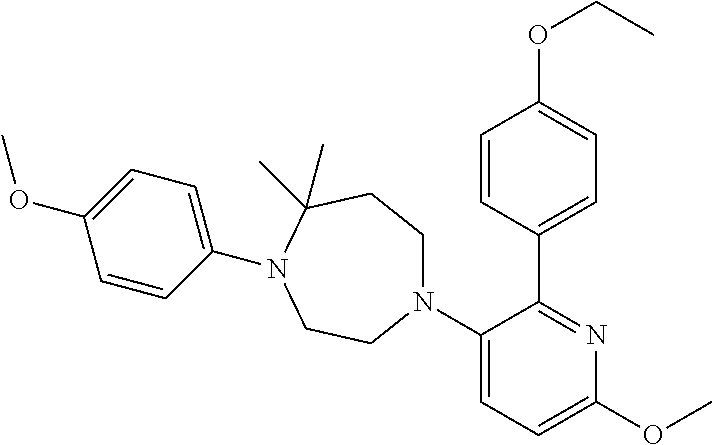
C1=CC(C2=NC(OC)=CC=C2N2CCC(C)(C)N(C3=CC=C(OC)C=C3)CC2)=CC=C1OCC
